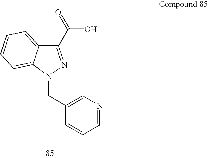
C1(C(O)=O)=NN(CC2=CN=CC=C2)C2=CC=CC=C12
